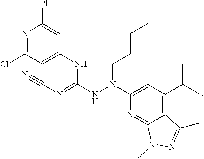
N1=C(Cl)C=C(NC(NN(C2=CC(C(C)C)=C3C(=N2)N(C)N=C3C)CCCC)=NC#N)C=C1Cl
